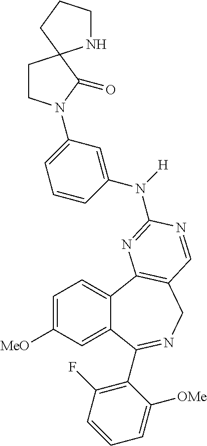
C12=CC([MeO])=CC=C1C1=C(CN=C2C2=C(F)C=CC=C2[OMe])C=NC(N([H])C2=CC(N3CCC4(C3=O)NCCC4)=CC=C2)=N1
